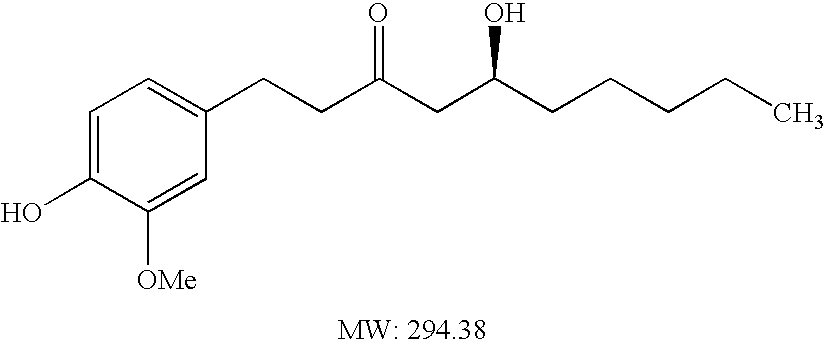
C1=C(O)C([OMe])=CC(CCC(CC(CCCCC)O)=O)=C1
